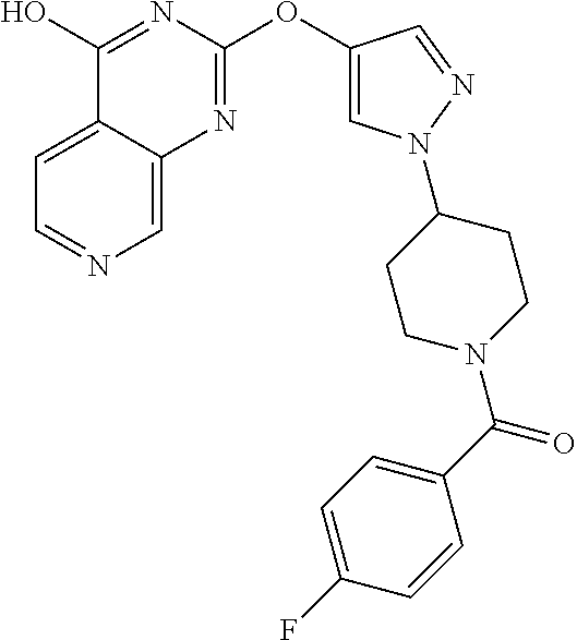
C1=C2C(=CN=C1)N=C(OC1=CN(C3CCN(C(C4=CC=C(F)C=C4)=O)CC3)N=C1)N=C2O
